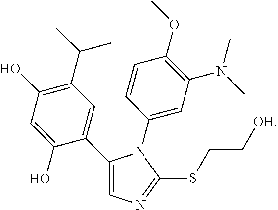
C1(C2=CN=C(SCC[OH])N2C2=CC(N(C)C)=C(OC)C=C2)=CC(C(C)C)=C(O)C=C1O
